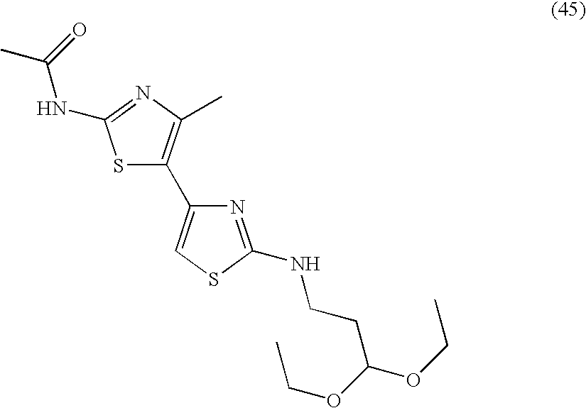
S1C(C2=CSC(NCCC(OCC)OCC)=N2)=C(C)N=C1NC(C)=O
